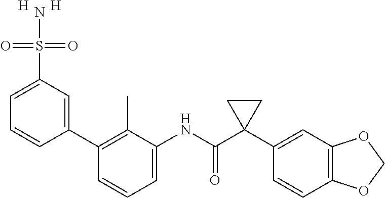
C1=C(NC(C2(C3=CC4=C(C=C3)OCO4)CC2)=O)C(C)=C(C2=CC(S(=O)(=O)N)=CC=C2)C=C1.[H].[H]
